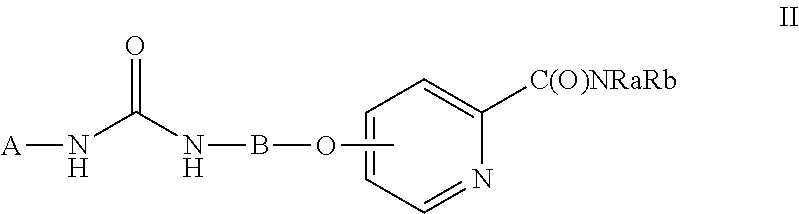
[A]NC(NBOC)=O.C1=CC=NC([C(O)NRaRb])=C1
